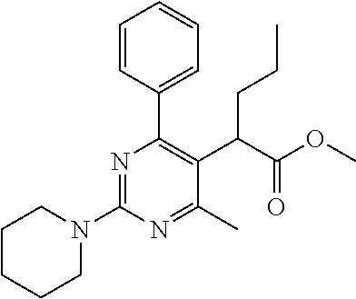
N1(C2=NC(C3=CC=CC=C3)=C(C(C(OC)=O)CCC)C(C)=N2)CCCCC1
